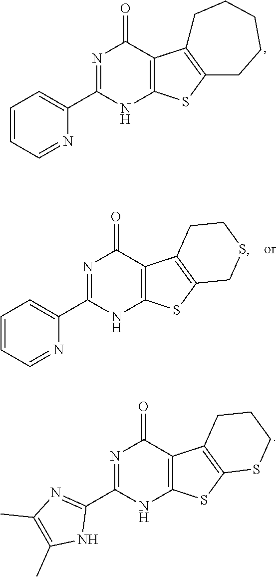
C1=CC=NC(C2=NC(=O)C3=C(N2)SC2=C3CCCCC2)=C1.C1(C2=NC(=O)C3=C(N2)SC2=C3CCCS2)=NC(C)=C(C)N1.C1=CC=NC(C2=NC(=O)C3=C(N2)SC2=C3CCSC2)=C1
